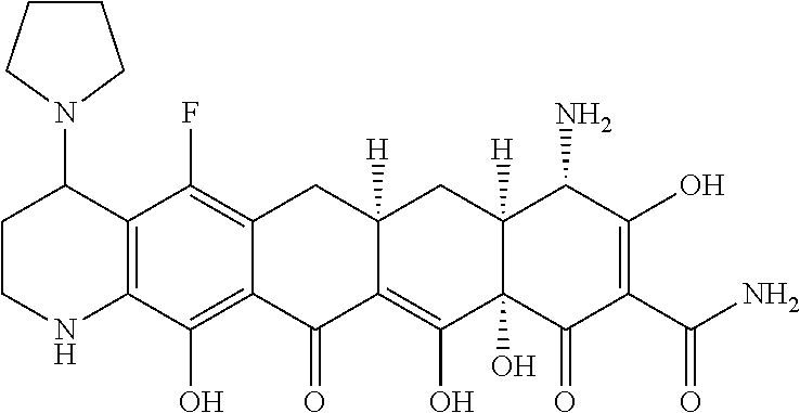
C12=C(C(O)=C3C(=C1F)CC1([H])CC4([H])C(N)C(O)=C(C(=O)N)C(=O)C4(O)C(O)=C1C3=O)NCCC2N1CCCC1
